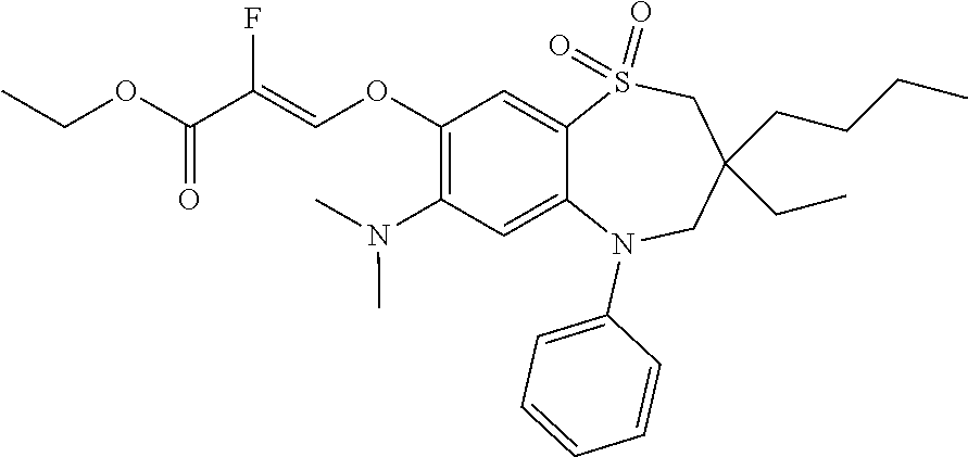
O(C(=O)C(=COC1=C(N(C)C)C=C2C(=C1)S(=O)(=O)CC(CC)(CCCC)CN2C1=CC=CC=C1)F)CC
